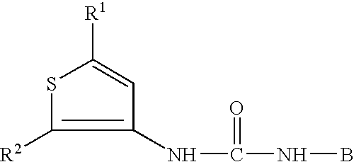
C1(NC(NB)=O)=C([R2])SC([R1])=C1
